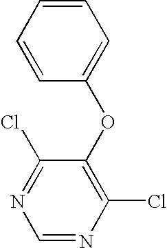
C1(OC2=CC=CC=C2)=C(Cl)N=CN=C1Cl
